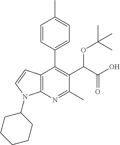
C12=C(N=C(C)C(C(C(O)=O)OC(C)(C)C)=C1C1=CC=C(C)C=C1)N(C1CCCCC1)C=C2
